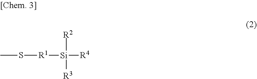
S([R1][Si]([R4])([R2])[R3])C
